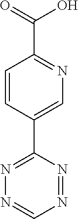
C1=CC(C2=NN=CN=N2)=CN=C1C(=O)O
